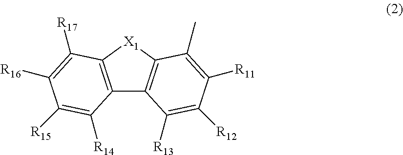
C12=C([X1]C3=C1C([R13])=C([R12])C([R11])=C3C)C([R17])=C([R16])C([R15])=C2[R14]
